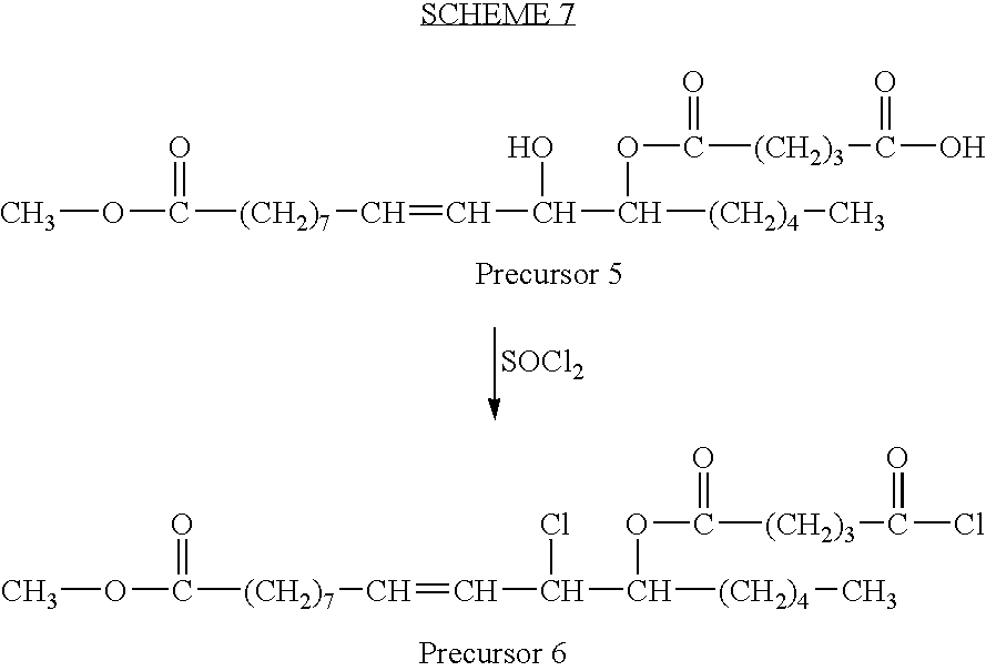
COC([(CH2)7]C=CC(C([(CH2)4]C)OC([(CH2)3]C(O)=O)=O)O)=O.[SOCl2].COC([(CH2)7]C=CC(C([(CH2)4]C)OC([(CH2)3]C(Cl)=O)=O)Cl)=O
